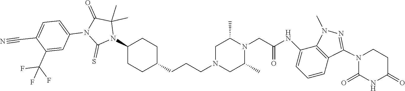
C1(N2C(C)(C)C(=O)N(C3=CC=C(C#N)C(C(F)(F)F)=C3)C2=S)CCC(CCCN2CC(C)N(CC(NC3=CC=CC4=C3N(C)N=C4N3C(=O)NC(=O)CC3)=O)C(C)C2)CC1
